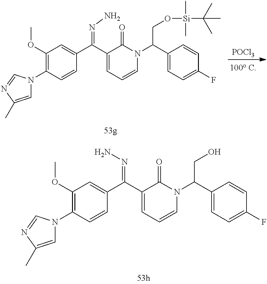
C1(C(C2=CC(OC)=C(N3C=C(C)N=C3)C=C2)=NN)=CC=CN(C(C2=CC=C(F)C=C2)CO)C1=O.[POCl3].C1(C(C2=CC(OC)=C(N3C=C(C)N=C3)C=C2)=NN)=CC=CN(C(C2=CC=C(F)C=C2)CO[Si](C(C)(C)C)(C)C)C1=O
